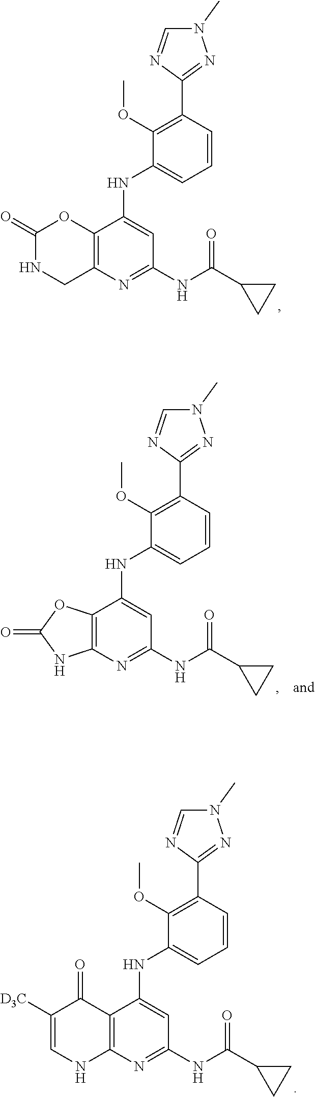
C1(OC)=C(C2=NN(C)C=N2)C=CC=C1NC1=CC(NC(C2CC2)=O)=NC2=C1OC(=O)NC2.C1(OC)=C(C2=NN(C)C=N2)C=CC=C1NC1=CC(NC(C2CC2)=O)=NC2=C1OC(=O)N2.C1(OC)=C(C2=NN(C)C=N2)C=CC=C1NC1=CC(NC(C2CC2)=O)=NC2=C1C(=O)C([D3C])=CN2
